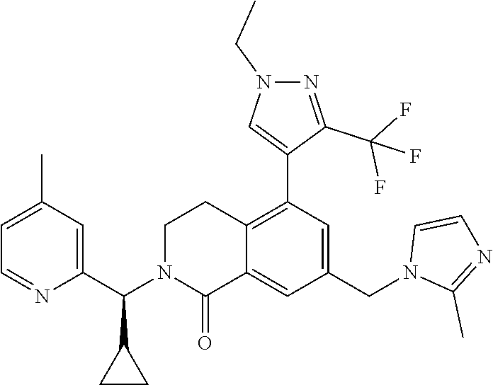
C1(C)=CC=NC(C(N2C(=O)C3=CC(CN4C(C)=NC=C4)=CC(C4=CN(CC)N=C4C(F)(F)F)=C3CC2)C2CC2)=C1
